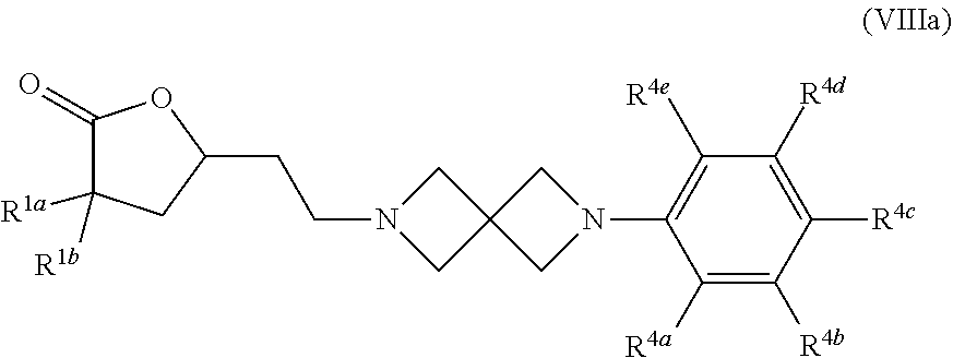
C(CN1CC2(C1)CN(C1=C([R4e])C([R4d])=C([R4c])C([R4b])=C1[R4a])C2)C1OC(=O)C([R1a])([R1b])C1
